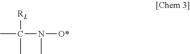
CC(N([O*])C)(C)[RL]
